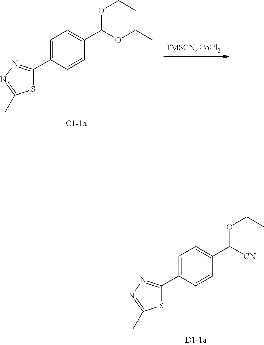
S1C(C2=CC=C(C([CN])OCC)C=C2)=NN=C1C.S1C(C2=CC=C(C(OCC)OCC)C=C2)=NN=C1C
